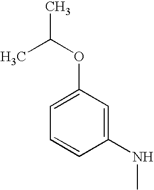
C1=C(OC(C)C)C=C(NC)C=C1
